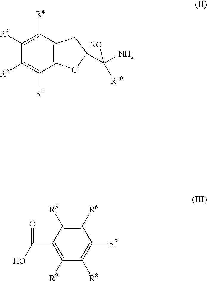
C12=C(C([R4])=C([R3])C([R2])=C1[R1])CC(C(N)([R10])[NC])O2.C1([R6])=C([R5])C(C(O)=O)=C([R9])C([R8])=C1[R7]
